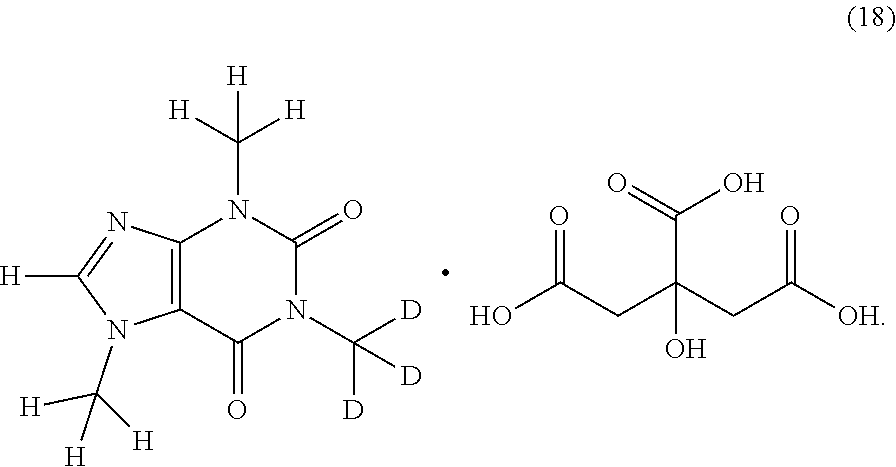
[H]C([H])([H])N1C(=O)N(C([D])([D])[D])C(=O)C2=C1N=C([H])N2C([H])([H])[H].C(C(O)(C(=O)O)CC(=O)[OH])C(O)=O
